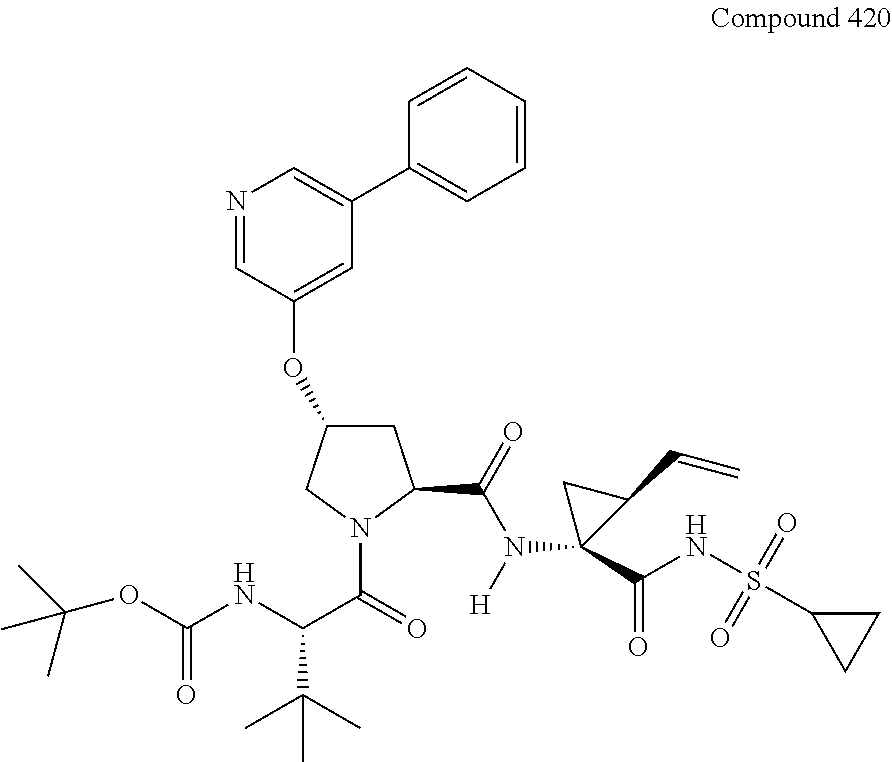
C1(OC2=CC(C3=CC=CC=C3)=CN=C2)CC(C(=O)N([H])C2(C(NS(C3CC3)(=O)=O)=O)CC2C=C)N(C(=O)C(NC(=O)OC(C)(C)C)C(C)(C)C)C1
